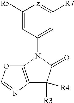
C1([R5])=CC(N2C(=O)C([R3])([R4])C3=C2OC=N3)=CC([R7])=[z]1
